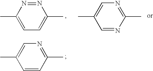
N1=NC(C)=CC=C1C.N1=CC(C)=CN=C1C.C1=CC(C)=CN=C1C
